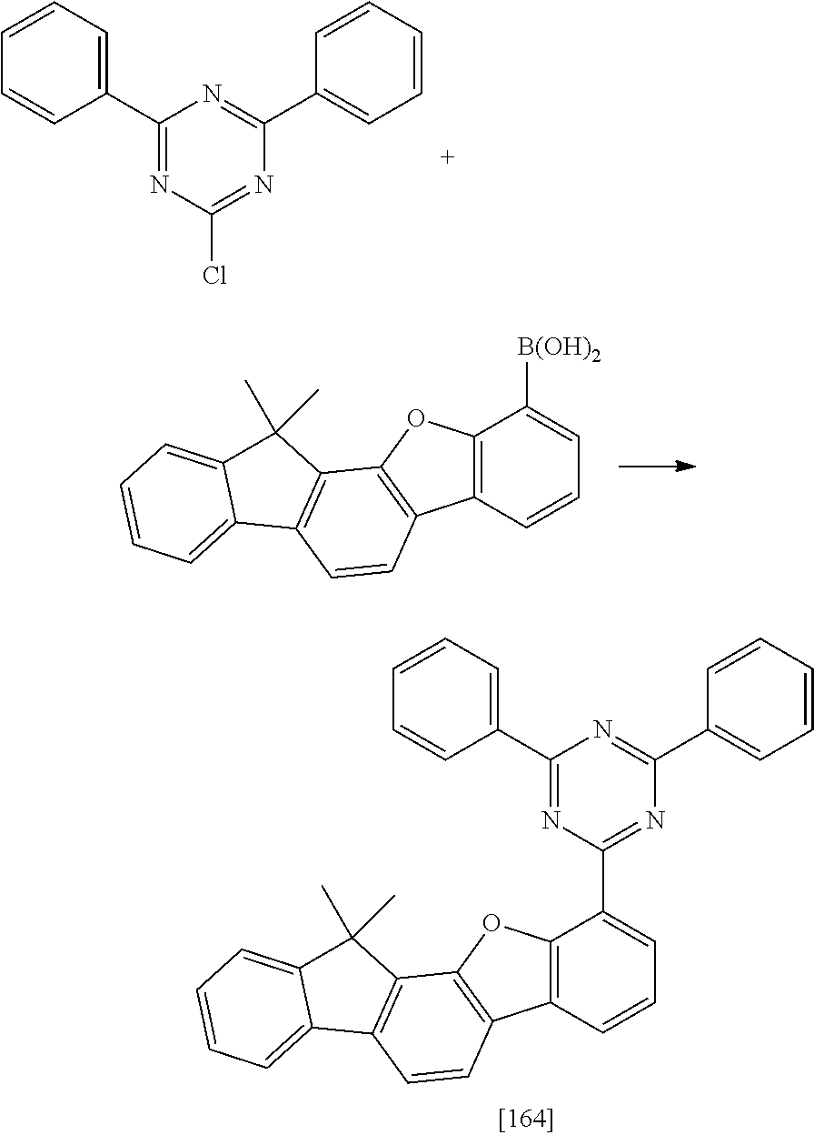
C1(C2=NC(C3=CC=CC=C3)=NC(Cl)=N2)=CC=CC=C1.C12=C(C=CC=C1[B(OH)2])C1=C(O2)C2=C(C=C1)C1=CC=CC=C1C2(C)C.C12=C(C=CC=C1C1=NC(C3=CC=CC=C3)=NC(C3=CC=CC=C3)=N1)C1=C(O2)C2=C(C=C1)C1=CC=CC=C1C2(C)C
